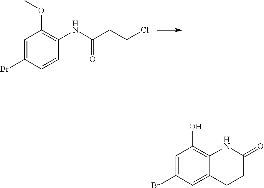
C1=C(Br)C=CC(NC(CCCl)=O)=C1OC.C1=C(Br)C=C2C(=C1O)NC(=O)CC2
